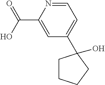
OC(C1=CC(C2(O)CCCC2)=CC=N1)=O
